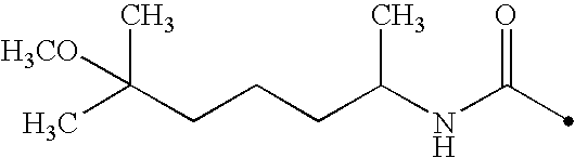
C(NC(=O)C)(CCCC(C)(C)[H3CO])C
